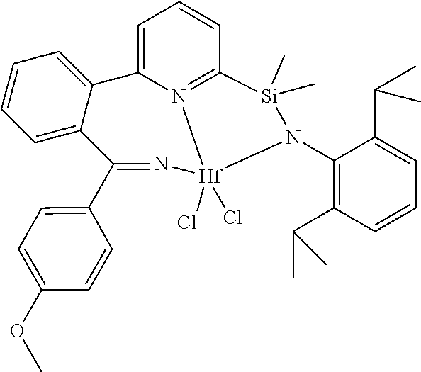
C1(N2[Si](C)(C)C3=N4C(=CC=C3)C3=CC=CC=C3C(C3=CC=C(OC)C=C3)=N[Hf]24(Cl)Cl)=C(C(C)C)C=CC=C1C(C)C
